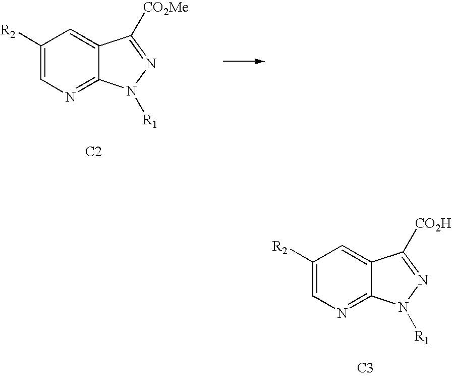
C1([R2])=CN=C2C(=C1)C([CO2H])=NN2[R1].[C3].C1([R2])=CN=C2C(=C1)C([CO2Me])=NN2[R1].[C2]
